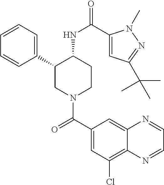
C1=CC=C(C2CN(C(C3=CC(Cl)=C4C(=C3)N=CC=N4)=O)CCC2NC(=O)C2=CC(C(C)(C)C)=NN2C)C=C1
